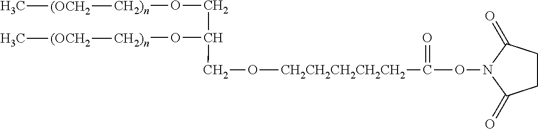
C1CC(=O)N(OC(=O)[CH2CH2CH2CH2CH2]OCC(CO[CH2)n][(OCH2]C)O[CH2)n][(OCH2]C)C1=O
